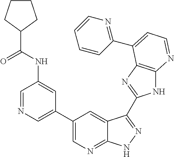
C1=NC=C(C2=CN=C3C(=C2)C(C2=NC4=C(N2)N=CC=C4C2=NC=CC=C2)=NN3)C=C1NC(=O)C1CCCC1
